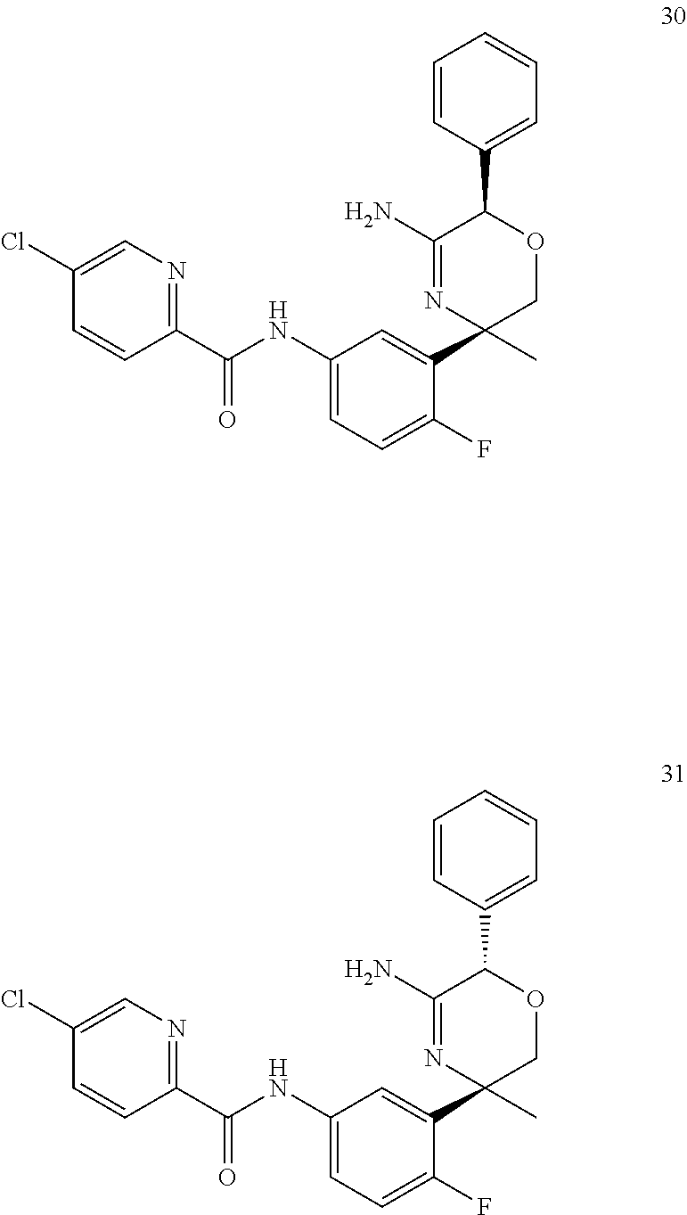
C1(C(NC2=CC=C(F)C(C3(C)COC(C4=CC=CC=C4)C(N)=N3)=C2)=O)=NC=C(Cl)C=C1.C1(C(NC2=CC=C(F)C(C3(C)COC(C4=CC=CC=C4)C(N)=N3)=C2)=O)=NC=C(Cl)C=C1
